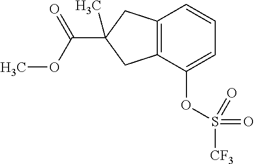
C12=C(C(OS([CF3])(=O)=O)=CC=C1)CC(C(OC)=O)(C)C2
